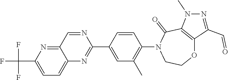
C12=NC(C(F)(F)F)=CC=C1N=C(C1=CC(C)=C(N3CCOC4=C(C3=O)N(C)N=C4C=O)C=C1)N=C2
